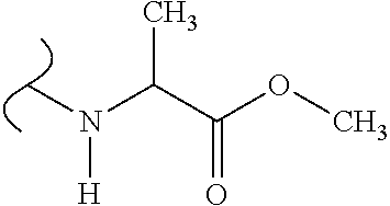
C(C(OC)=O)(N(C)[H])C
